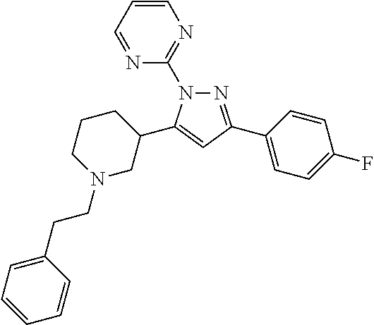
N1=C(C2=CC=C(F)C=C2)C=C(C2CCCN(CCC3=CC=CC=C3)C2)N1C1=NC=CC=N1
